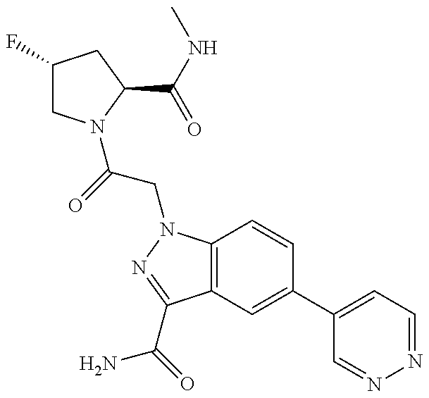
C1(F)CN(C(=O)CN2C3=C(C(C(=O)N)=N2)C=C(C2=CC=NN=C2)C=C3)C(C(NC)=O)C1
